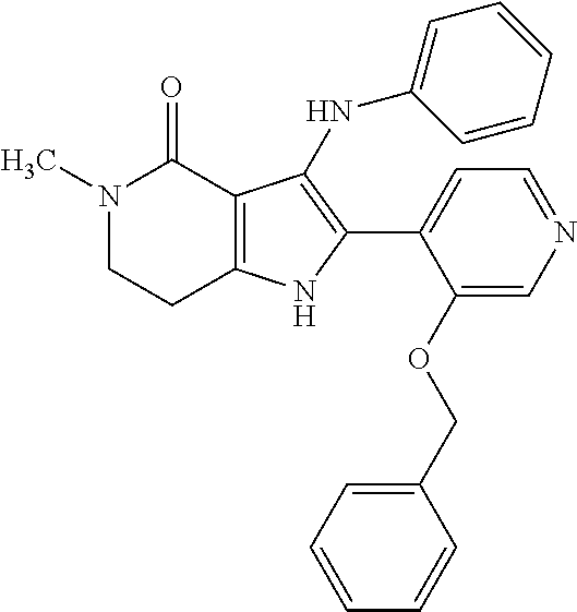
N1(C)CCC2=C(C1=O)C(NC1=CC=CC=C1)=C(C1=CC=NC=C1OCC1=CC=CC=C1)N2
